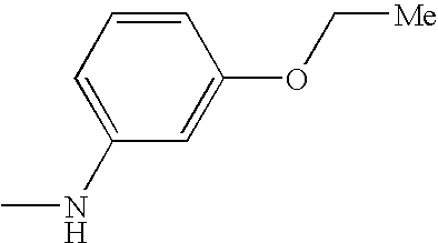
C1=CC=C(NC)C=C1OC[Me]
